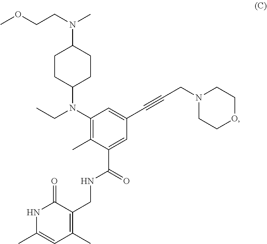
C1CC(N(C2=C(C)C(C(=O)NCC3=C(C)C=C(C)NC3=O)=CC(C#CCN3CCOCC3)=C2)CC)CCC1N(CCOC)C
